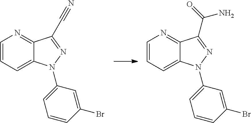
C12=CC=CN=C1C(C#N)=NN2C1=CC=CC(Br)=C1.C12=CC=CN=C1C(C(=O)N)=NN2C1=CC=CC(Br)=C1
